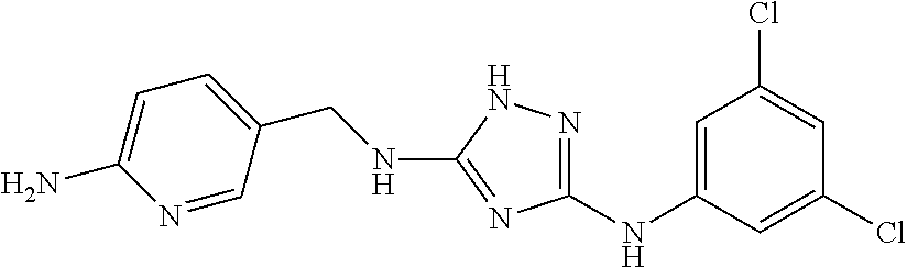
C(NC1=NC(NC2=CC(Cl)=CC(Cl)=C2)=NN1)C1=CC=C(N)N=C1
